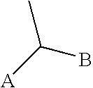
CC([A])B
